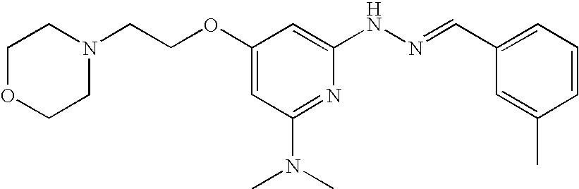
C1(OCCN2CCOCC2)=CC(N(C)C)=NC(NN=CC2=CC=CC(C)=C2)=C1
